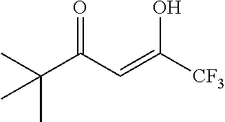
C(C)(C(C=C([CF3])O)=O)(C)C
